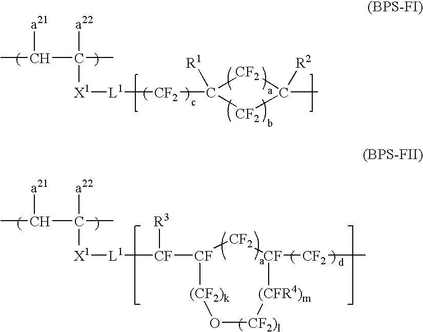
CC(C(C)([a22])[X1][L1][CF2]C1([R1])[CF2]C([R2])(C)[CF2]1)[a21].CC(C(C)([a22])[X1][L1][CF]([R3])[CF]1[CF2][CF]([CF2]C)[(CFR4)m][CF2)l]O[(CF2)k]1)[a21]
